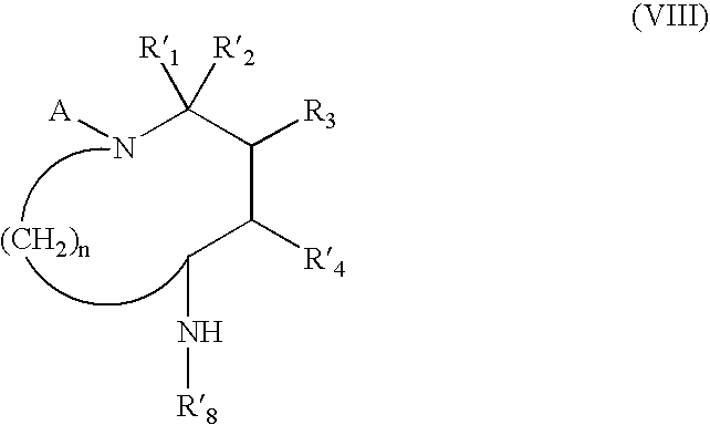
N(C(C(C(CN[R8])[R4])[R3])([R1])[R2])[A]
